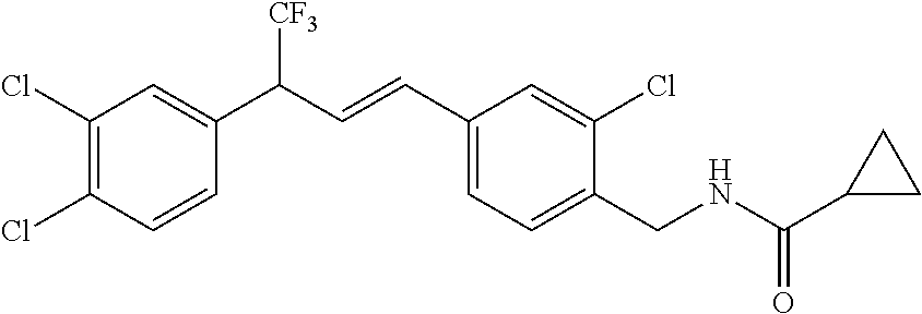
C1(Cl)=C(Cl)C=CC(C(C=CC2=CC=C(CNC(C3CC3)=O)C(Cl)=C2)[CF3])=C1
